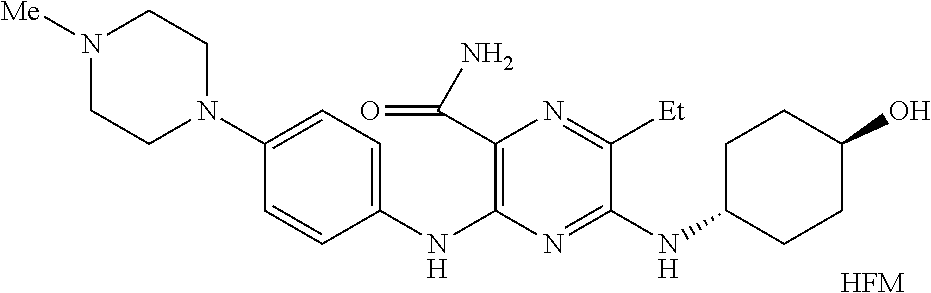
N1([Me])CCN(C2=CC=C(NC3=C(C(=O)N)N=C([Et])C(NC4CCC(O)CC4)=N3)C=C2)CC1.[HFM]
